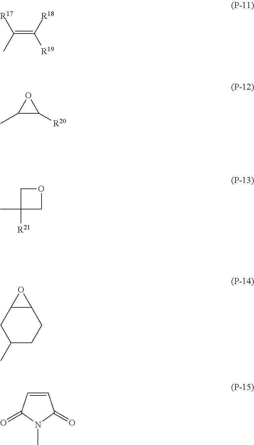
C(=C([R18])[R19])(C)[R17].C1(C)C([R20])O1.C1C(C)([R21])CO1.C12C(O1)CCC(C)C2.C1=CC(=O)N(C)C1=O
